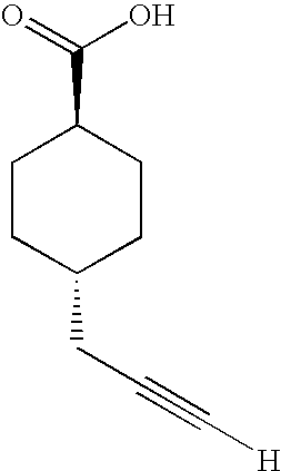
C1CC(CC#C[H])CCC1C(O)=O
